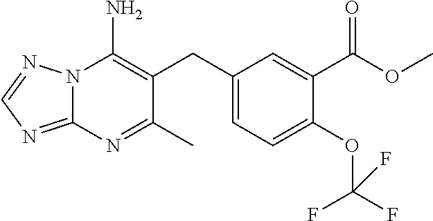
N12C(=NC=N1)N=C(C)C(CC1=CC=C(OC(F)(F)F)C(C(OC)=O)=C1)=C2N
